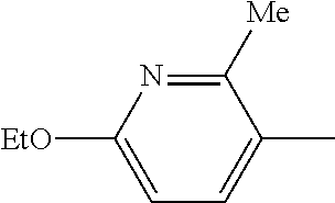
C1=C([EtO])N=C([Me])C(C)=C1
